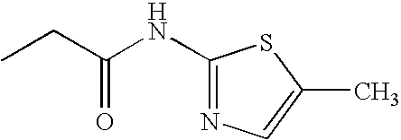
CCC(NC1=NC=C(C)S1)=O
